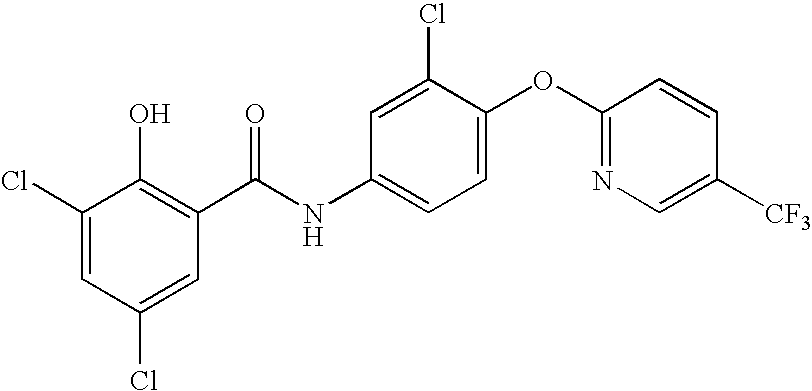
C1(Cl)=CC(Cl)=CC(C(NC2=CC=C(OC3=NC=C([CF3])C=C3)C(Cl)=C2)=O)=C1O
